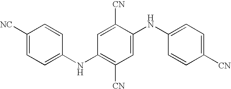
C1([NC])=CC=C(NC2=C([CN])C=C(NC3=CC=C([CN])C=C3)C([CN])=C2)C=C1
